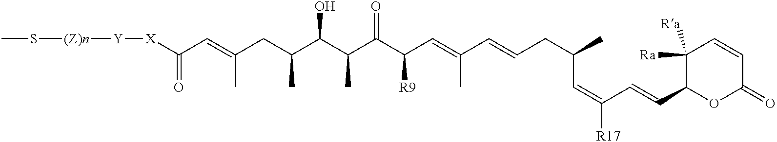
[X](C(C=C(CC(C(C(C(C(C=C(C=CCC(C)C=C([R17])C=CC1OC(=O)C=CC1([Ra])[Ra])C)[R9])=O)C)O)C)C)=O)[Y][(Z)n]SC
